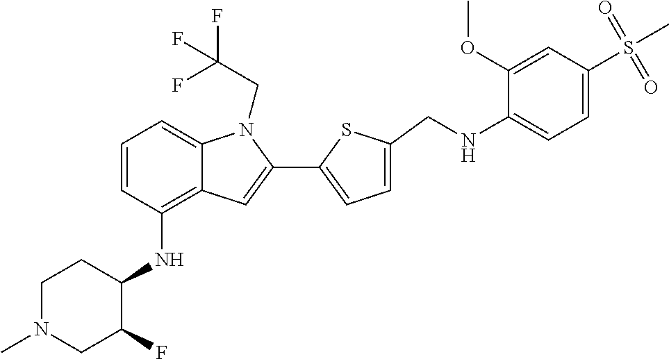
C1=CC(NC2C(F)CN(C)CC2)=C2C(=C1)N(CC(F)(F)F)C(C1=CC=C(CNC3=CC=C(S(C)(=O)=O)C=C3OC)S1)=C2
